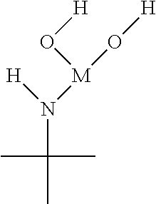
C(N([H])[M](O[H])O[H])(C)(C)C
